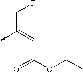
C(C(OCC)=O)=C(->C)CF
